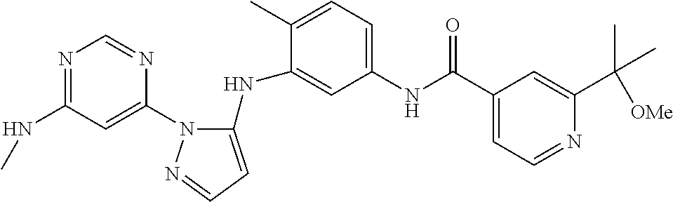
N1=C(NC)C=C(N2C(NC3=CC(NC(C4=CC=NC(C([OMe])(C)C)=C4)=O)=CC=C3C)=CC=N2)N=C1
